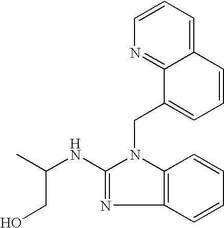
C12=CC=CN=C1C(CN1C3=C(N=C1NC(CO)C)C=CC=C3)=CC=C2
